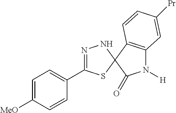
N1=C(C2=CC=C([MeO])C=C2)SC2(N1)C1=C(N([H])C2=O)C=C([Pr])C=C1
